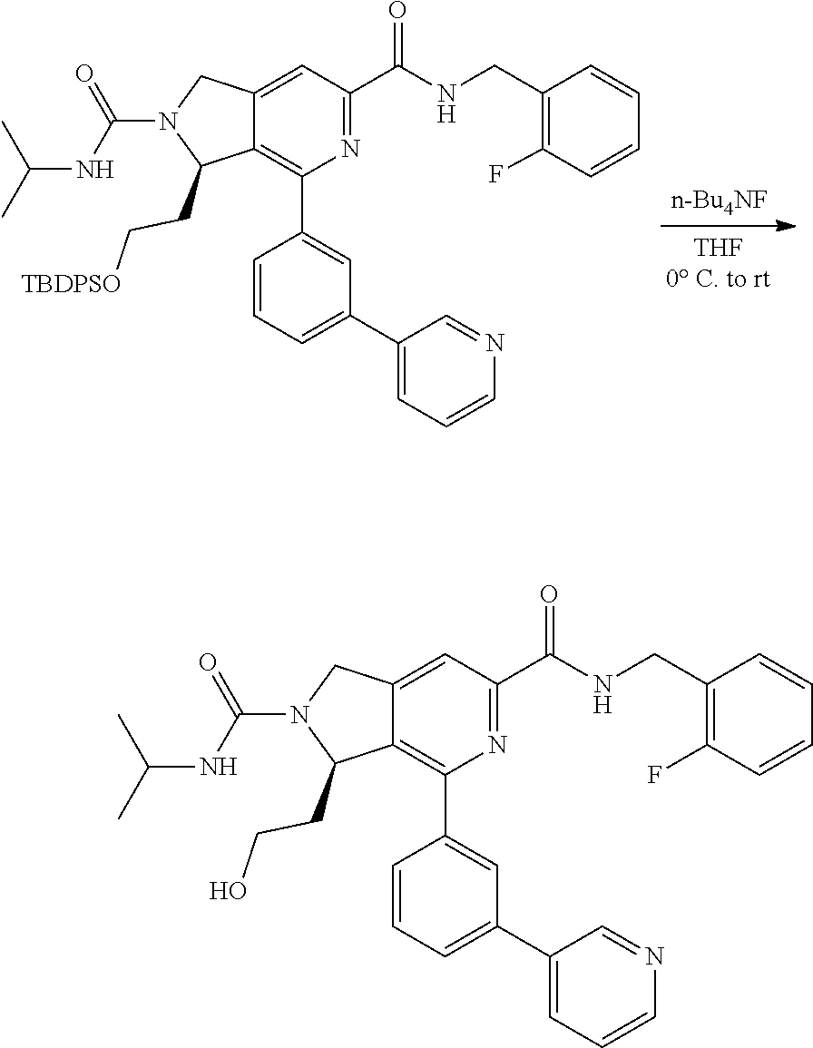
C12=CC(C(NCC3=C(F)C=CC=C3)=O)=NC(C3=CC(C4=CC=CN=C4)=CC=C3)=C1C(CCO)N(C(=O)NC(C)C)C2.C12=CC(C(NCC3=C(F)C=CC=C3)=O)=NC(C3=CC(C4=CC=CN=C4)=CC=C3)=C1C(CC[TBDPSO])N(C(=O)NC(C)C)C2
